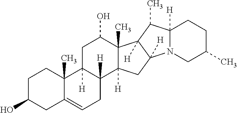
C1C(O)CC2=CCC3([H])C([H])(C2(C)C1)CC(O)C1(C)C3([H])CC2([H])C1([H])C(C)C1([H])N2CC(C)CC1
